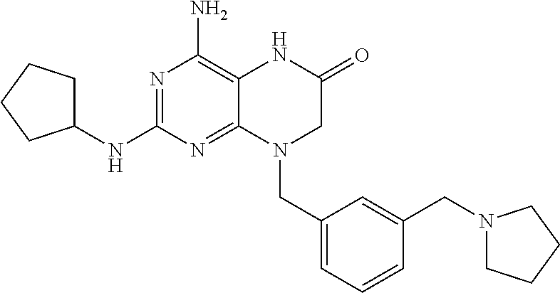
N1=C(NC2CCCC2)N=C2C(=C1N)NC(=O)CN2CC1=CC=CC(CN2CCCC2)=C1
